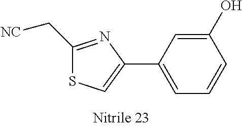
C1(C[NC])=NC(C2=CC=CC(O)=C2)=CS1
